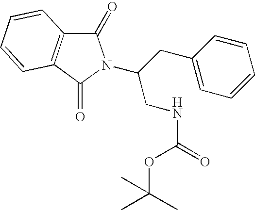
N(C(=O)OC(C)(C)C)CC(CC1=CC=CC=C1)N1C(=O)C2=C(C1=O)C=CC=C2
